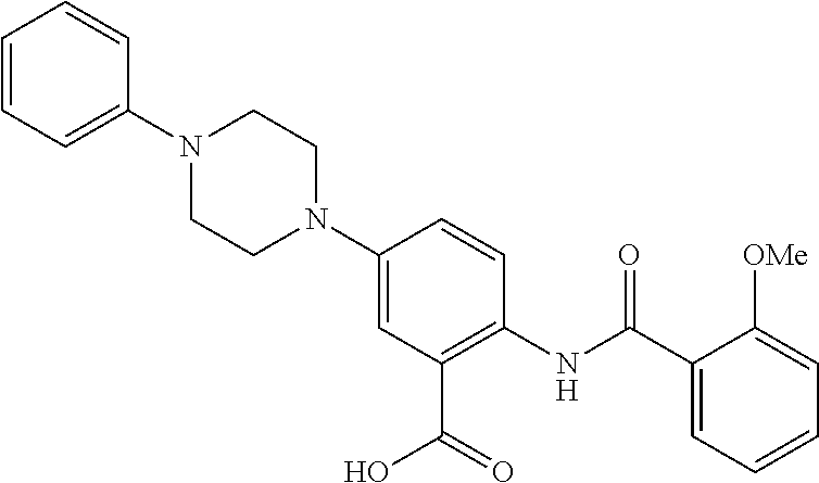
N1(C2=CC(C(=O)O)=C(NC(C3=CC=CC=C3[OMe])=O)C=C2)CCN(C2=CC=CC=C2)CC1
